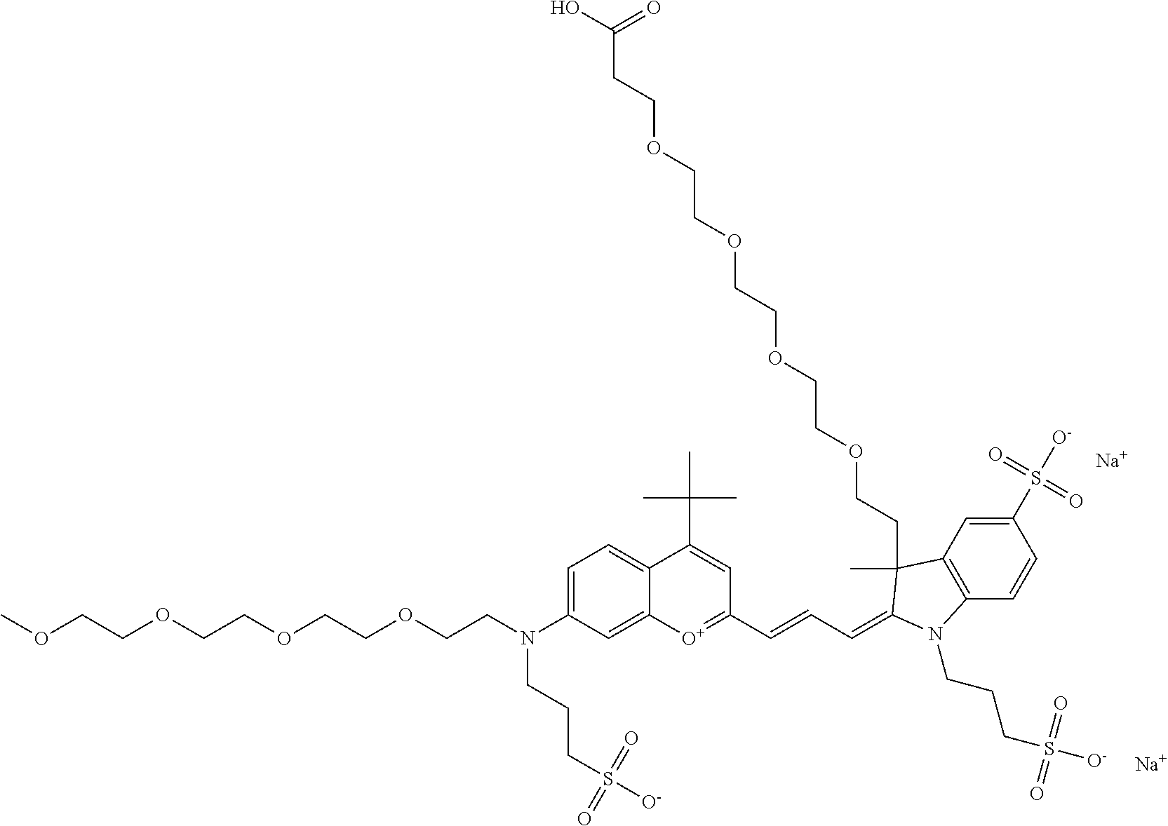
C1=C(N(CCOCCOCCOCCOC)CCCS([O-])(=O)=O)C=C2C(=C1)C(C(C)(C)C)=CC(C=CC=C1C(C)(CCOCCOCCOCCOCCC(O)=O)C3=C(C=CC(S([O-])(=O)=O)=C3)N1CCCS([O-])(=O)=O)=[O+]2.[Na].[Na]
